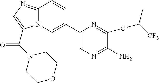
N12C(=NC=C1C(=O)N1CCOCC1)C=CC(C1=CN=C(N)C(OC(C)[CF3])=N1)=C2
